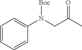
C1=CC=CC(N(CC(C)=O)[Boc])=C1
